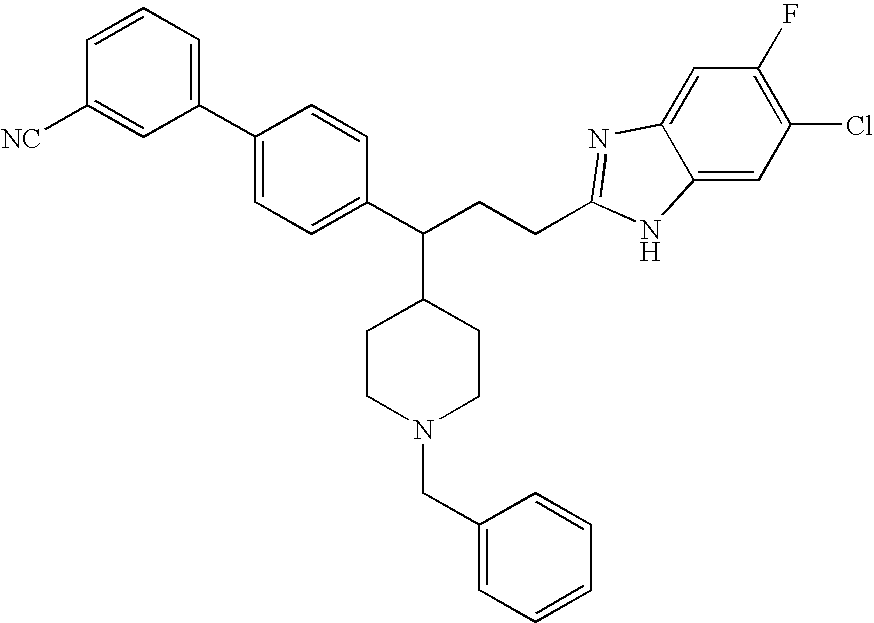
C1=CC=C(C2=CC=C(C(CCC3=NC4=CC(F)=C(Cl)C=C4N3)C3CCN(CC4=CC=CC=C4)CC3)C=C2)C=C1[NC]
